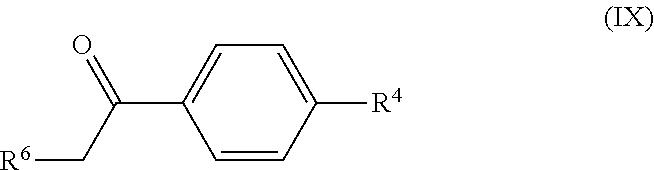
C1=CC([R4])=CC=C1C(C[R6])=O
